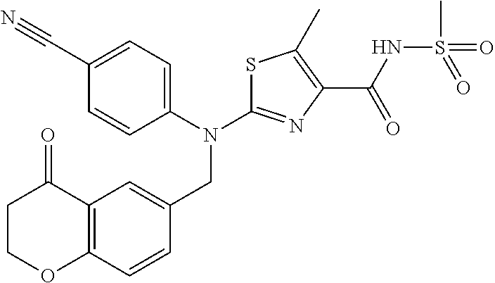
C1(CN(C2=NC(C(NS(=O)(=O)C)=O)=C(C)S2)C2=CC=C(C#N)C=C2)=CC2=C(C=C1)OCCC2=O
